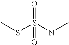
O=S(NC)(SC)=O
